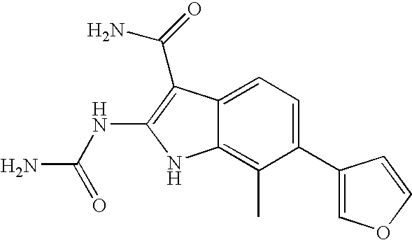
C1(C2=COC=C2)=CC=C2C(=C1C)NC(NC(N)=O)=C2C(N)=O
